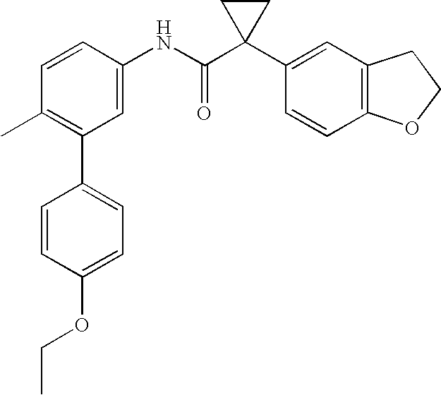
C1=CC(NC(C2(C3=CC4=C(C=C3)OCC4)CC2)=O)=CC(C2=CC=C(OCC)C=C2)=C1C
